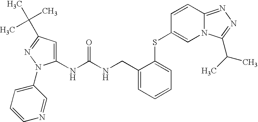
C1=C(NC(=O)NCC2=CC=CC=C2SC2=CN3C(=NN=C3C(C)C)C=C2)N(C2=CC=CN=C2)N=C1C(C)(C)C
